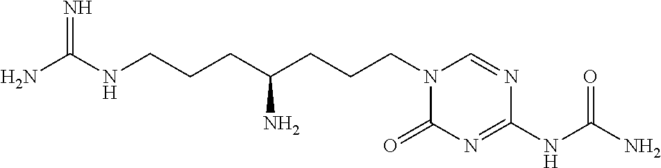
N1(CCCC(N)CCCNC(N)=N)C(=O)N=C(NC(N)=O)N=C1
